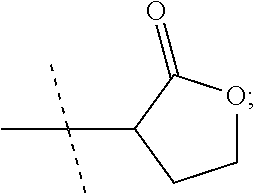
C1OC(=O)C(C(C)(C)C)C1
